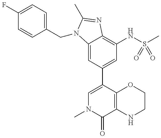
C1=C2C(=C(NS(C)(=O)=O)C=C1C1=CN(C)C(=O)C3=C1OCCN3)N=C(C)N2CC1=CC=C(F)C=C1
